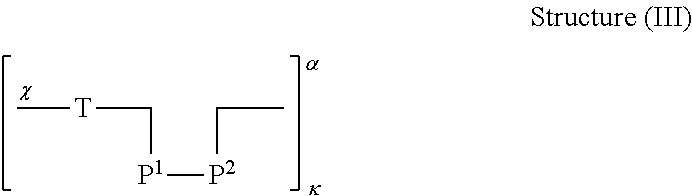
C[T]C[P1][P2]CC
